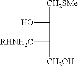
[CH2SMe]C(O)C([RHNH2C])[CH2OH]
